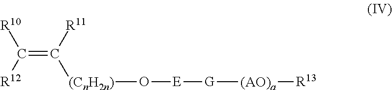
C(=C([R11])[(CnH2n)]O[E][G][(AO)a][R13])([R12])[R10]
